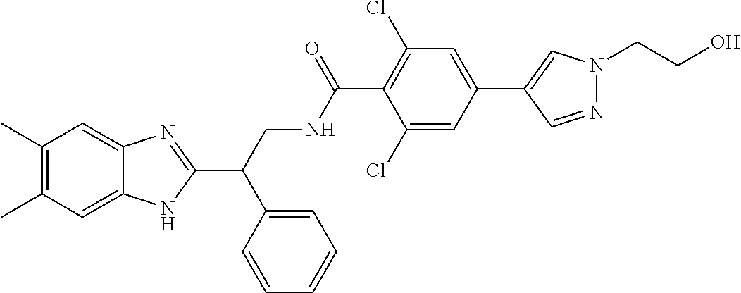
C1(C)=C(C)C=C2C(=C1)N=C(C(CNC(C1=C(Cl)C=C(C3=CN(CCO)N=C3)C=C1Cl)=O)C1=CC=CC=C1)N2
